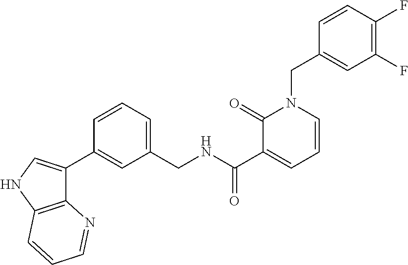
C1=CC(F)=C(F)C=C1CN1C(=O)C(C(NCC2=CC=CC(C3=CNC4=C3N=CC=C4)=C2)=O)=CC=C1
